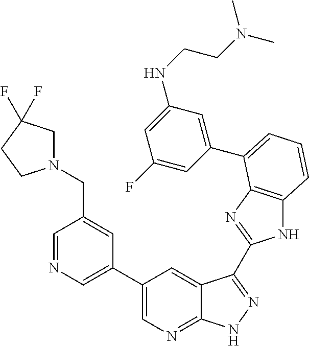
C1(C2=CN=C3C(=C2)C(C2=NC4=C(N2)C=CC=C4C2=CC(NCCN(C)C)=CC(F)=C2)=NN3)=CN=CC(CN2CC(F)(F)CC2)=C1
